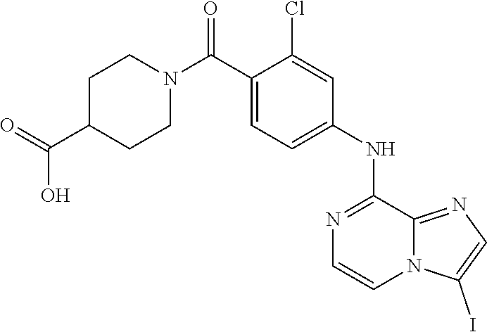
C1(NC2=CC=C(C(N3CCC(C(=O)O)CC3)=O)C(Cl)=C2)=NC=CN2C1=NC=C2I
